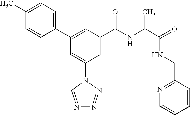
C1(C2=CC(C(NC(C(NCC3=NC=CC=C3)=O)C)=O)=CC(N3C=NN=N3)=C2)=CC=C(C)C=C1
